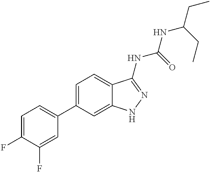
C1=C(F)C(F)=CC(C2=CC=C3C(=C2)NN=C3NC(NC(CC)CC)=O)=C1
